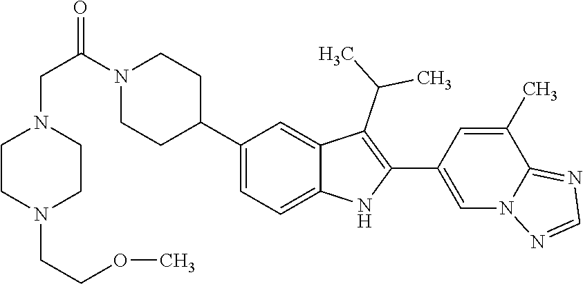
C1(C2CCN(C(=O)CN3CCN(CCOC)CC3)CC2)=CC=C2C(=C1)C(C(C)C)=C(C1=CN3C(=NC=N3)C(C)=C1)N2
